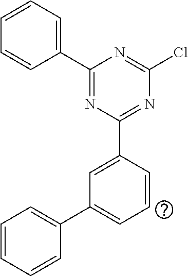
C1(C2=CC=CC=C2)=NC(C2=CC(C3=CC=CC=C3)=CC=C2)=NC(Cl)=N1
